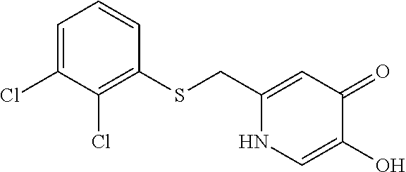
C1(CSC2=C(Cl)C(Cl)=CC=C2)=CC(=O)C(O)=CN1
